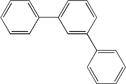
C1=CC=CC(C2=CC=CC(C3=CC=CC=C3)=C2)=C1
